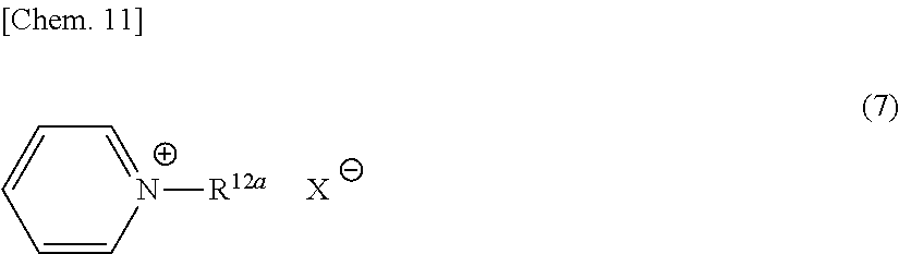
C1=C[N+]([R12a])=CC=C1.[X]
